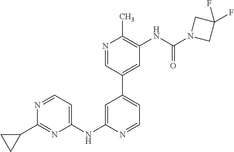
C1=NC(NC2=CC=NC(C3CC3)=N2)=CC(C2=CC(NC(N3CC(F)(F)C3)=O)=C(C)N=C2)=C1
